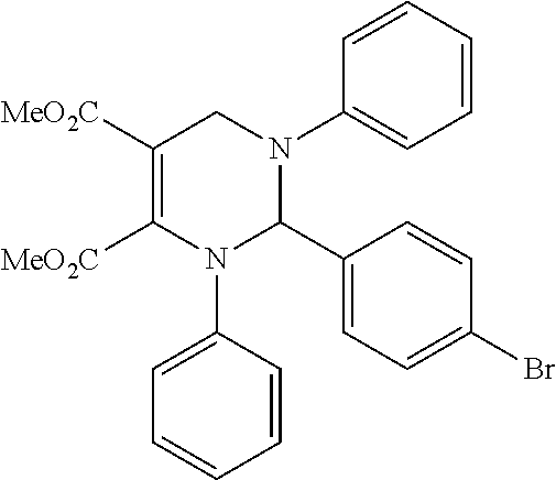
C1=CC=CC(N2CC([MeO2C])=C([MeO2C])N(C3=CC=CC=C3)C2C2=CC=C(Br)C=C2)=C1
